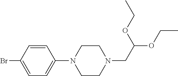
C1(Br)=CC=C(N2CCN(CC(OCC)OCC)CC2)C=C1
